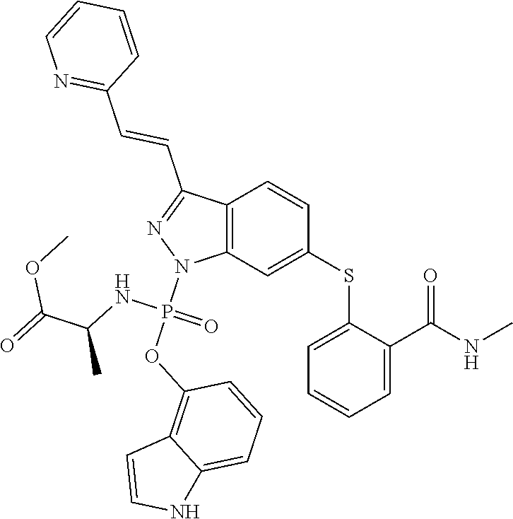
C1(SC2=CC3=C(C=C2)C(C=CC2=NC=CC=C2)=NN3P(OC2=C3C(=CC=C2)NC=C3)(NC(C)C(=O)OC)=O)=CC=CC=C1C(NC)=O
